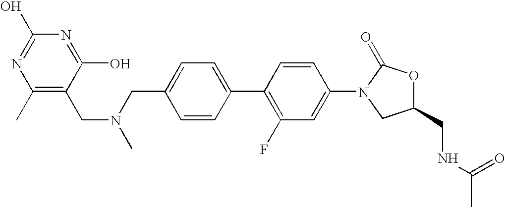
C1=C(CN(CC2=C(C)N=C(O)N=C2O)C)C=CC(C2=C(F)C=C(N3CC(CNC(C)=O)OC3=O)C=C2)=C1
